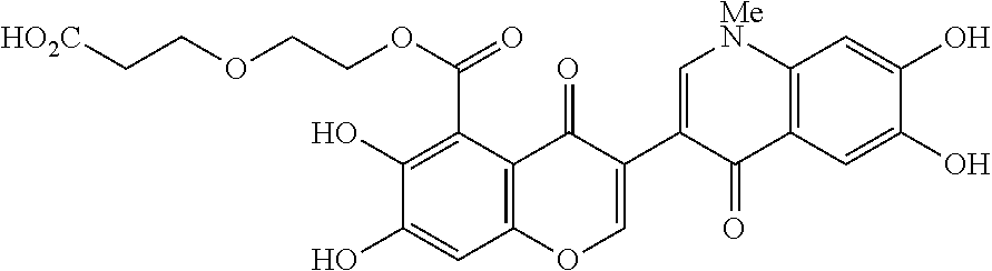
C1(O)=C(C(=O)OCCOCC[HO2C])C2=C(C=C1O)OC=C(C1=C[MeN]C3=C(C1=O)C=C(O)C(O)=C3)C2=O
